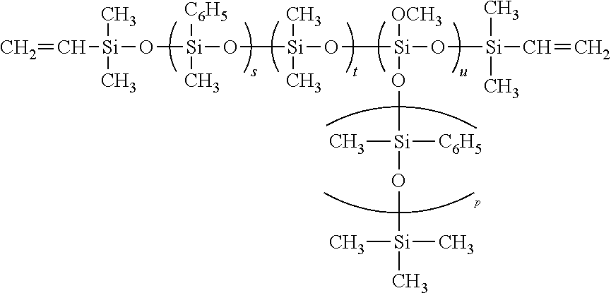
C=C[Si](C)(C)O[Si]([C6H5])(C)O[Si](O[Si](O[Si](C)(C)C=C)(O[Si](O[Si](C)(C)C)(C)[C6H5])[OCH3])(C)C
